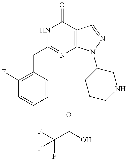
C1(F)=C(CC2=NC3=C(C(=O)N2)C=NN3C2CCCNC2)C=CC=C1.FC(F)(C(=O)O)F
